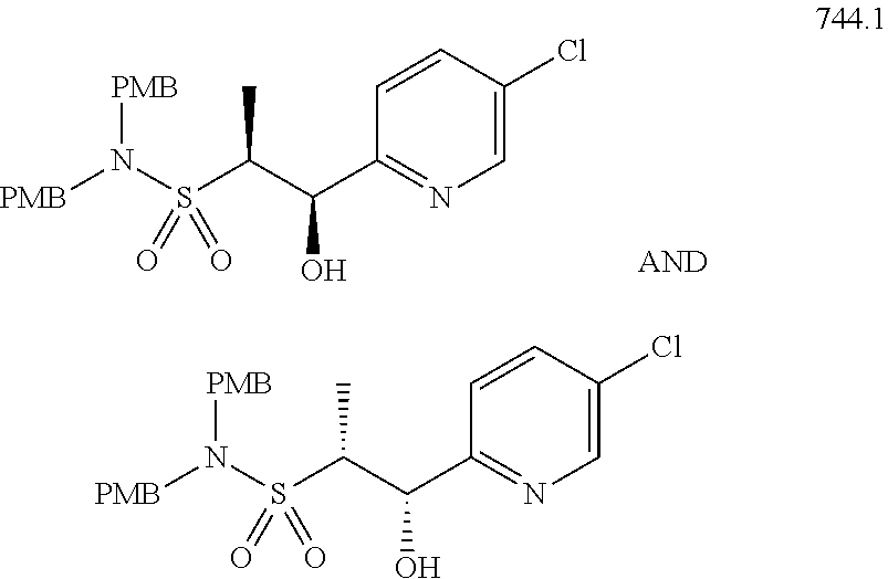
C1=CC(C(C(S(N([PMB])[PMB])(=O)=O)C)O)=NC=C1Cl.C1=CC(C(C(S(N([PMB])[PMB])(=O)=O)C)O)=NC=C1Cl
